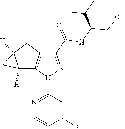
[N+]1([O-])=CC(N2N=C(C(=O)NC(CO)C(C)C)C3=C2C2([H])C([H])(C3)C2)=NC=C1
